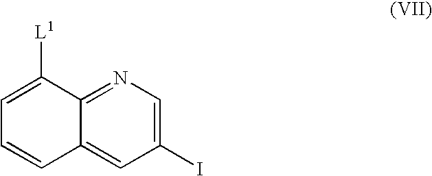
C12=NC=C(I)C=C1C=CC=C2[L1]
